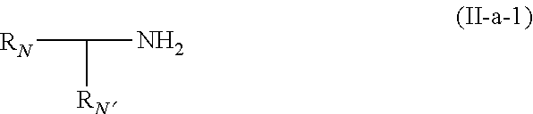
[RN]C([RN])N
